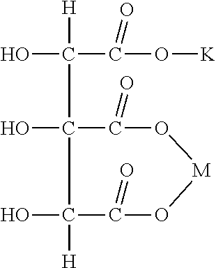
C(C(O[K])=O)(C1(O)C(=O)O[M]OC(=O)C1(O)[H])(O)[H]
